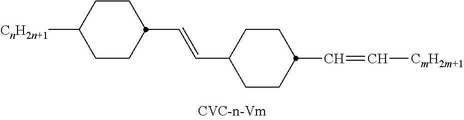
[CnH2n+1]C1CCC(C=CC2CCC(C=C[CmH2m+1])CC2)CC1
